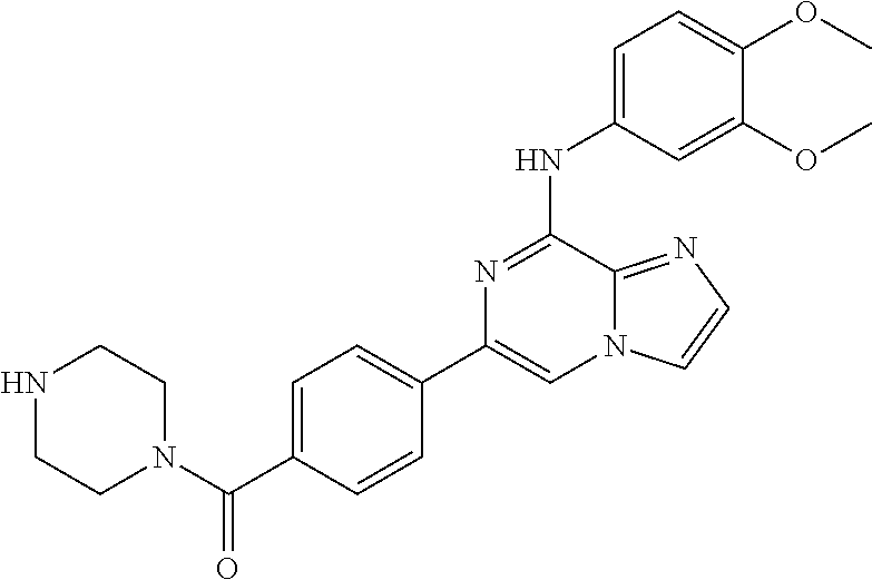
C1=C(NC2=NC(C3=CC=C(C(N4CCNCC4)=O)C=C3)=CN3C2=NC=C3)C=C(OC)C(OC)=C1
